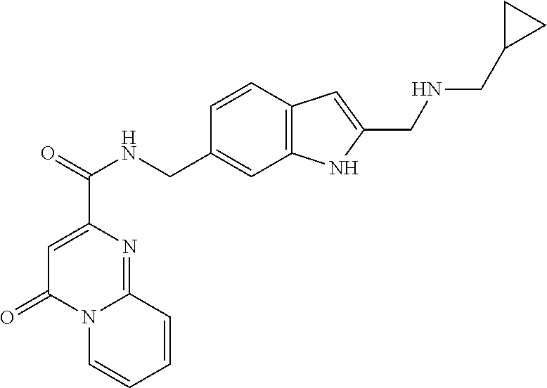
C1=C(C(=O)NCC2=CC3=C(C=C2)C=C(CNCC2CC2)N3)N=C2N(C1=O)C=CC=C2
